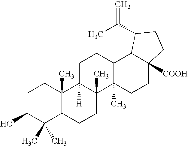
C1C(O)C(C)(C)C2C(C)(C1)C1([H])C(C)(CC2)C2(C)C(CC1)C1C([COOH])(CC2)CCC1C(C)=C
